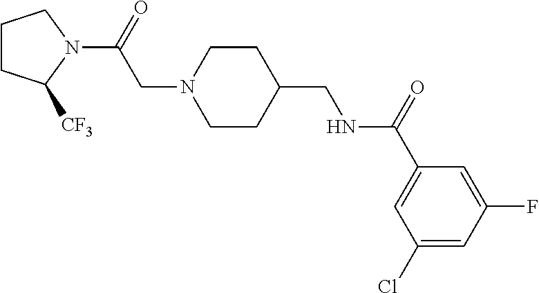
C1CC([CF3])N(C(=O)CN2CCC(CNC(C3=CC(Cl)=CC(F)=C3)=O)CC2)C1
